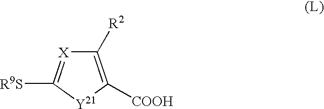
C1([R2])=C([COOH])[Y21]C([R9S])=[X]1
